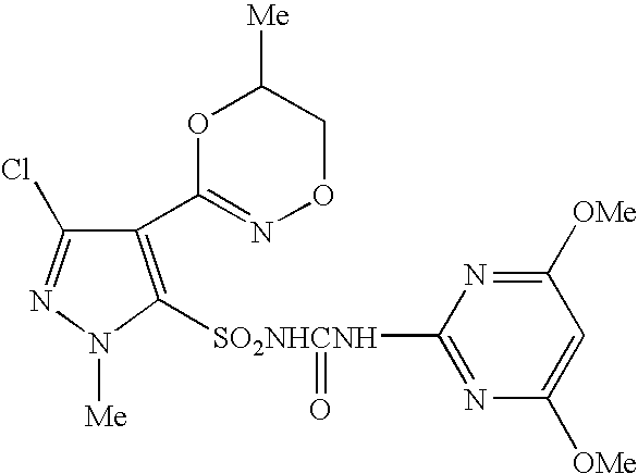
C1(C2=NOCC([Me])O2)=C([SO2NHCNH](=O)C2=NC([OMe])=CC([OMe])=N2)N([Me])N=C1Cl
